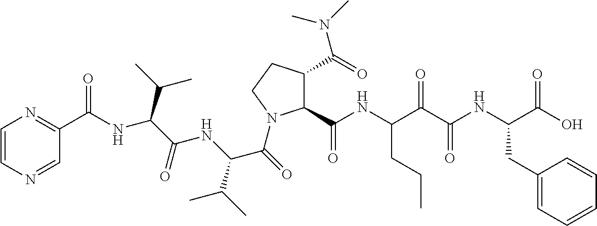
C1(C(NC(C(C(NC(C(O)=O)CC2=CC=CC=C2)=O)=O)CCC)=O)C(C(=O)N(C)C)CCN1C(C(C(C)C)NC(=O)C(NC(=O)C1=NC=CN=C1)C(C)C)=O
